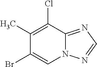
C1(Cl)=C(C)C(Br)=CN2C1=NC=N2
